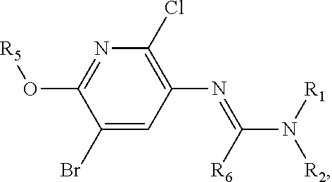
N1=C(O[R5])C(Br)=CC(N=C(N([R1])[R2])[R6])=C1Cl
